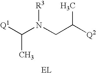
[Q1]C(N(CC([Q2])C)[R3])C
